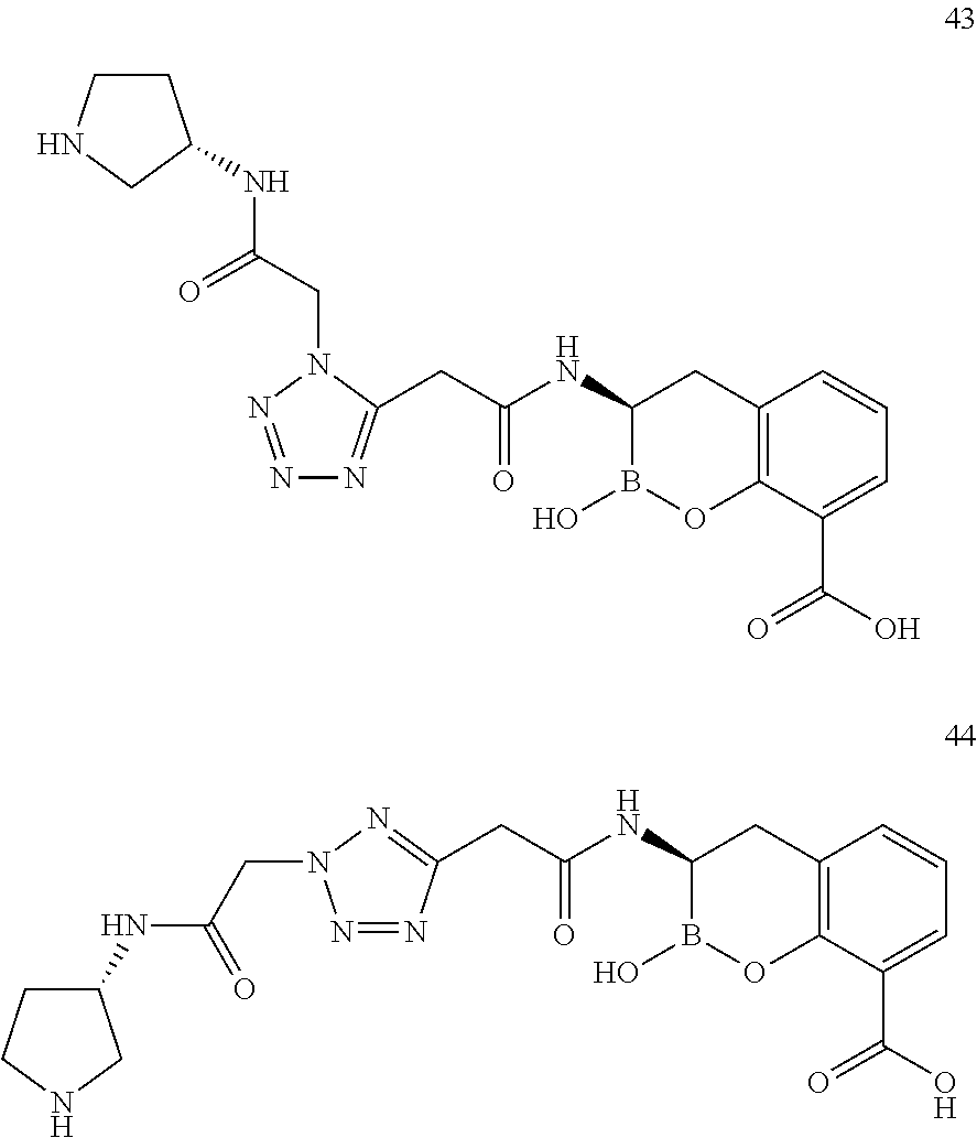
N1=NN(CC(=O)NC2CCNC2)C(CC(NC2B(O)OC3=C(C2)C=CC=C3C(=O)O)=O)=N1.N1=NC(CC(NC2B(O)OC3=C(C2)C=CC=C3C(=O)O)=O)=NN1CC(NC1CCNC1)=O
